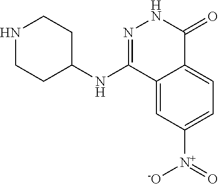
N1CCC(NC2=NNC(=O)C3=CC=C([N+](=O)[-O])C=C23)CC1
